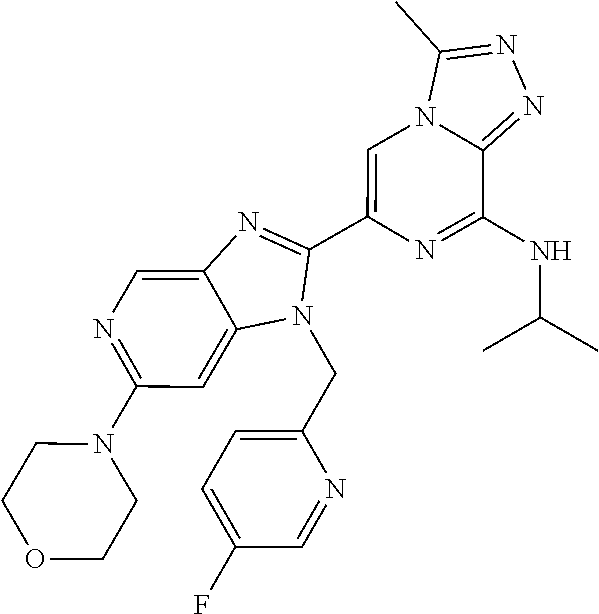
N1=C(N2CCOCC2)C=C2C(=C1)N=C(C1=CN3C(=NN=C3C)C(NC(C)C)=N1)N2CC1=CC=C(F)C=N1
